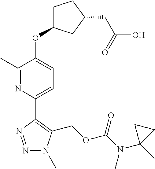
N1=NC(C2=CC=C(OC3CCC(CC(=O)O)C3)C(C)=N2)=C(COC(N(C)C2(C)CC2)=O)N1C
